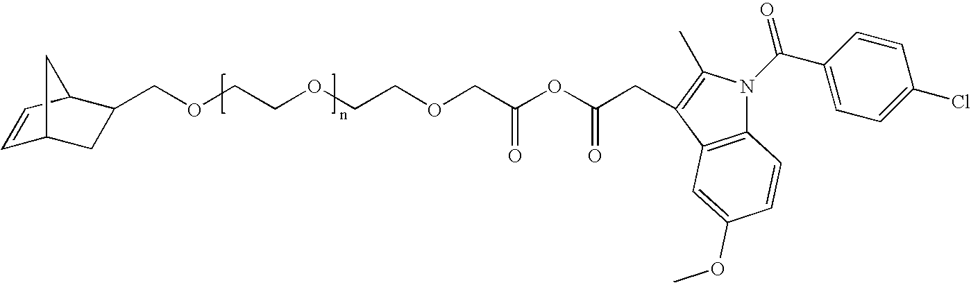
C1=CC2C(COCCOCCOCC(OC(CC3=C(C)N(C(C4=CC=C(Cl)C=C4)=O)C4=C3C=C(OC)C=C4)=O)=O)CC1C2
